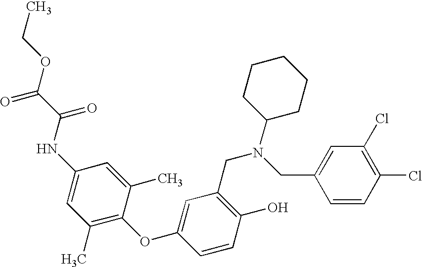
C1(O)=C(CN(CC2=CC(Cl)=C(Cl)C=C2)C2CCCCC2)C=C(OC2=C(C)C=C(NC(C(OCC)=O)=O)C=C2C)C=C1
